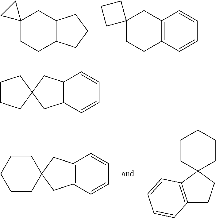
C12(CCC3C(C1)CCC3)CC2.C12=C(C=CC=C1)CCC1(C2)CCC1.C12=C(C=CC=C1)CC1(C2)CCCCC1.C12=C(C3(CC1)CCCCC3)C=CC=C2.C12=C(C=CC=C1)CC1(C2)CCCC1
